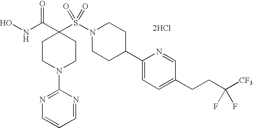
[2HCl].ONC(C1(S(N2CCC(C3=CC=C(CCC([CF3])(F)F)C=N3)CC2)(=O)=O)CCN(C2=NC=CC=N2)CC1)=O
